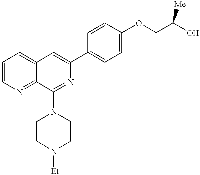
C1=CN=C2C(=C1)C=C(C1=CC=C(OCC(O)[Me])C=C1)N=C2N1CCN([Et])CC1
